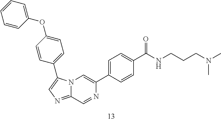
C1=CC(OC2=CC=C(C3=CN=C4N3C=C(C3=CC=C(C(=O)NCCCN(C)C)C=C3)N=C4)C=C2)=CC=C1
